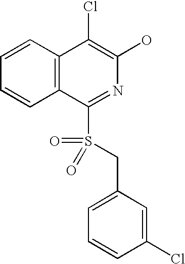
C12=C(C(Cl)=C(O)N=C1S(CC1=CC=CC(Cl)=C1)(=O)=O)C=CC=C2
